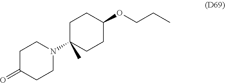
C1C(=O)CCN(C2(C)CCC(OCCC)CC2)C1
